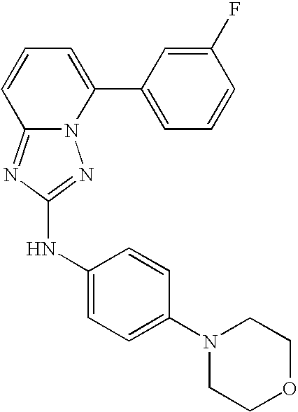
N12C(=NC(NC3=CC=C(N4CCOCC4)C=C3)=N1)C=CC=C2C1=CC=CC(F)=C1
